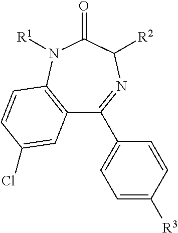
C12=C(N([R1])C(=O)C([R2])N=C1C1=CC=C([R3])C=C1)C=CC(Cl)=C2
